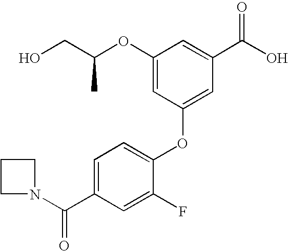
O(C1=CC(OC2=CC=C(C(N3CCC3)=O)C=C2F)=CC(C(O)=O)=C1)C(CO)C
